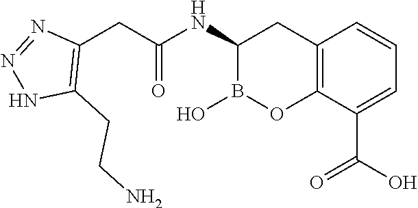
C12=C(C(C(O)=O)=CC=C1)OB(O)C(NC(CC1=C(CCN)NN=N1)=O)C2
